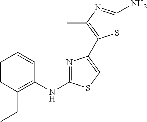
C1=CC(CC)=C(NC2=NC(C3=C(C)N=C(N)S3)=CS2)C=C1
